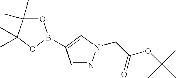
O1B(C2=CN(CC(OC(C)(C)C)=O)N=C2)OC(C)(C)C1(C)C
